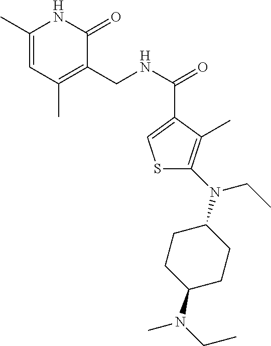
C1(C)=CC(C)=C(CNC(=O)C2=CSC(N(C3CCC(N(CC)C)CC3)CC)=C2C)C(=O)N1
